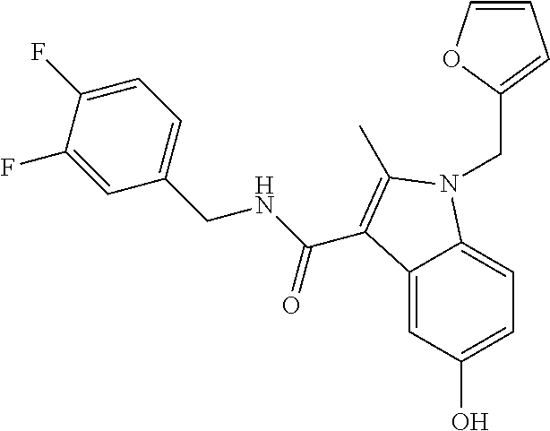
C12=CC(O)=CC=C1N(CC1=CC=CO1)C(C)=C2C(NCC1=CC=C(F)C(F)=C1)=O
